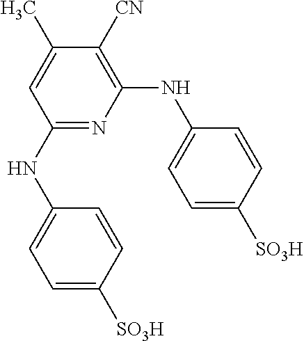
C1(NC2=CC=C([SO3H])C=C2)=NC(NC2=CC=C([SO3H])C=C2)=C([CN])C(C)=C1
